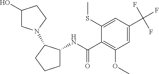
C1(C(=O)NC2CCCC2N2CC(O)CC2)=C(OC)C=C(C(F)(F)F)C=C1SC
